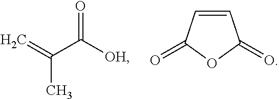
CC(=C)C([OH])=O.C1=CC(=O)OC1=O
